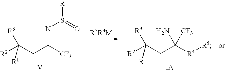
[R2]C(CC([CF3])=NS(=O)[R])([R3])[R1].[V].[R2]C(CC([R4][R5])(N)[CF3])([R3])[R1].[IA]
